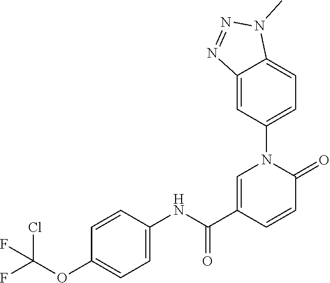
C1=C(C(NC2=CC=C(OC(F)(Cl)F)C=C2)=O)C=CC(=O)N1C1=CC=C2C(=C1)N=NN2C
